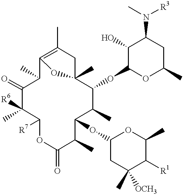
C12=C(C)CC(C)(C(OC3OC(C)CC(N(C)[R3])C3O)C(C)C(OC3CC(C)([OCH3])C([R1])C(C)O3)C(C)C(=O)OC([R7])C(C)([R6])C(=O)C1C)O2
